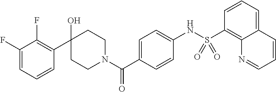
C1(O)(C2=C(F)C(F)=CC=C2)CCN(C(C2=CC=C(NS(C3=C4C(=CC=C3)C=CC=N4)(=O)=O)C=C2)=O)CC1
